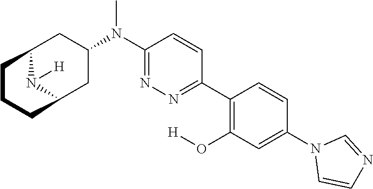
N1(C2=CC(O[H])=C(C3=NN=C(N(C)C4CC5N([H])C(C4)CCC5)C=C3)C=C2)C=CN=C1
